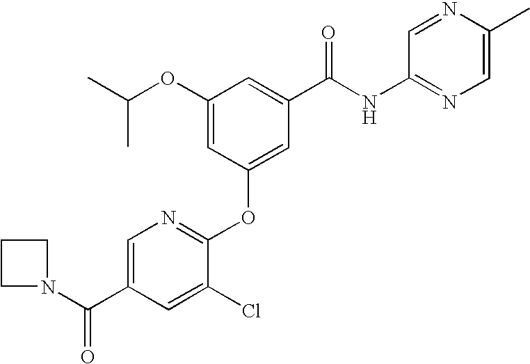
CC(OC1=CC(OC2=NC=C(C(=O)N3CCC3)C=C2Cl)=CC(C(=O)NC2=NC=C(C)N=C2)=C1)C
